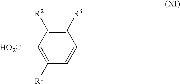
[HO2C]C1=C([R1])C=CC([R3])=C1[R2]
